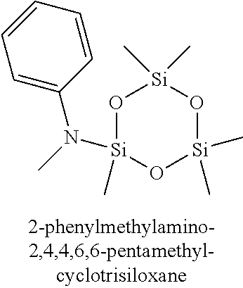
O1[Si](C)(N(C)C2=CC=CC=C2)O[Si](C)(C)O[Si]1(C)C
